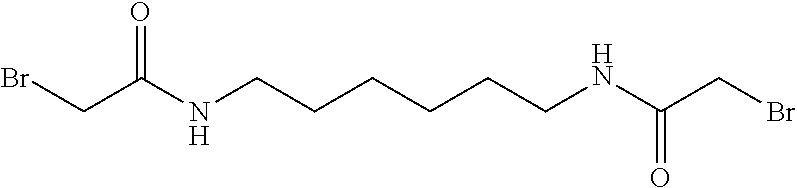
C(C(NCCCCCCNC(CBr)=O)=O)Br
